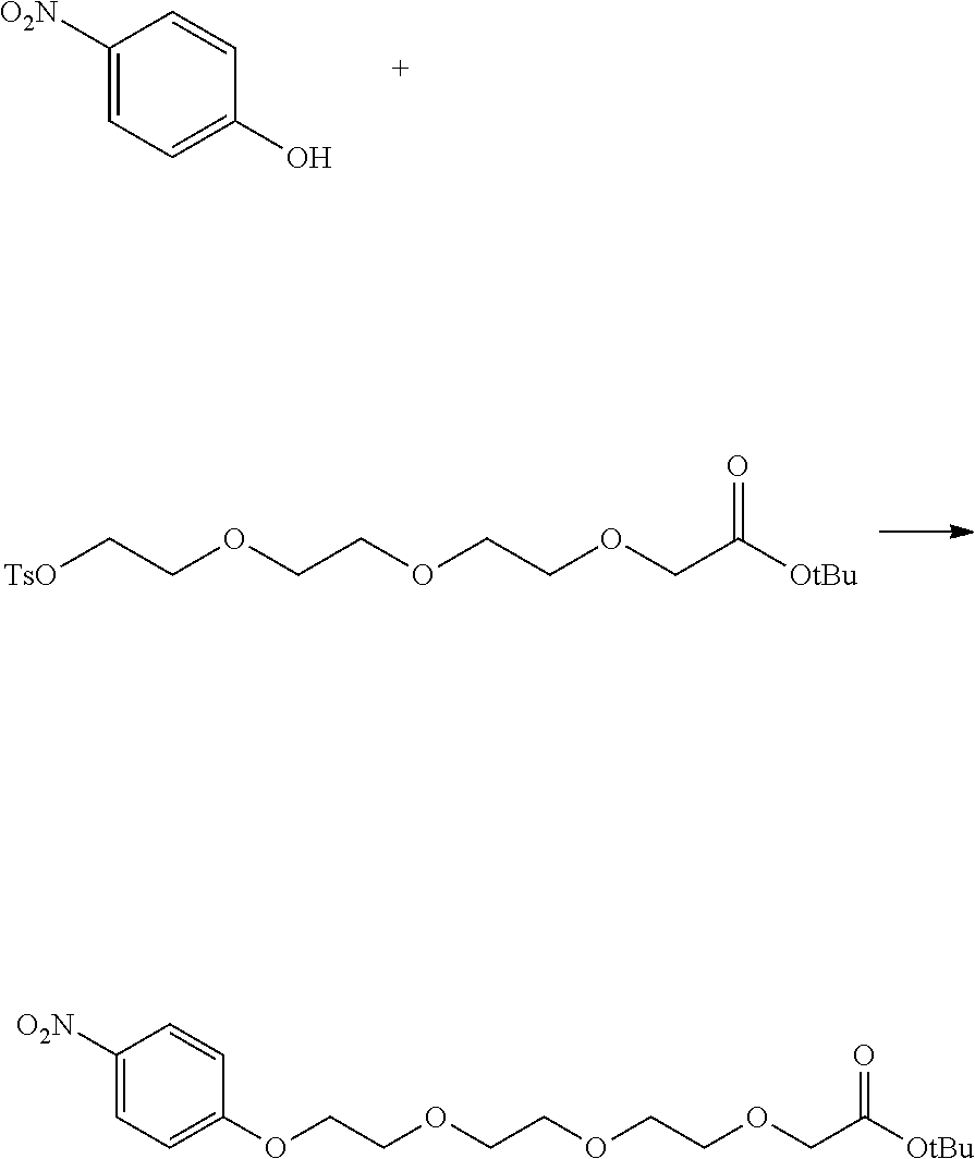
C1([O2N])=CC=C(O)C=C1.[TsO]CCOCCOCCOCC([OtBu])=O.O(CCOCCOCCOCC([OtBu])=O)C1=CC=C([O2N])C=C1
